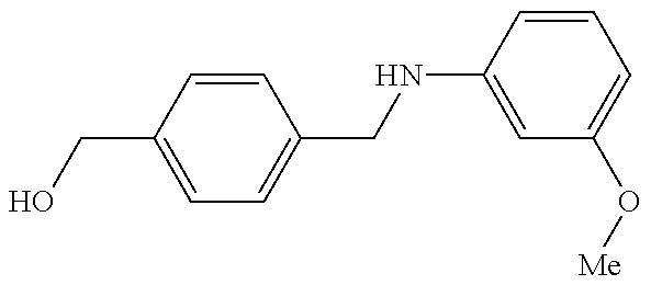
OCC1=CC=C(CNC2=CC(O[Me])=CC=C2)C=C1
